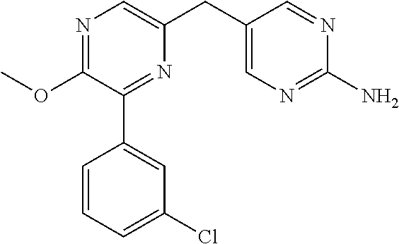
N1=C(OC)C(C2=CC(Cl)=CC=C2)=NC(CC2=CN=C(N)N=C2)=C1
